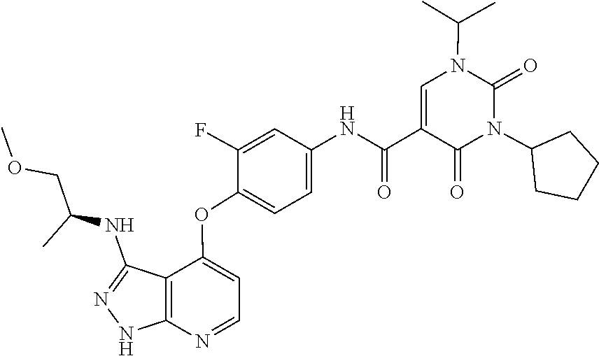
N1=C(NC(COC)C)C2=C(N=CC=C2OC2=CC=C(NC(C3=CN(C(C)C)C(=O)N(C4CCCC4)C3=O)=O)C=C2F)N1
